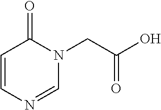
C1=CN=CN(CC(=O)O)C1=O
